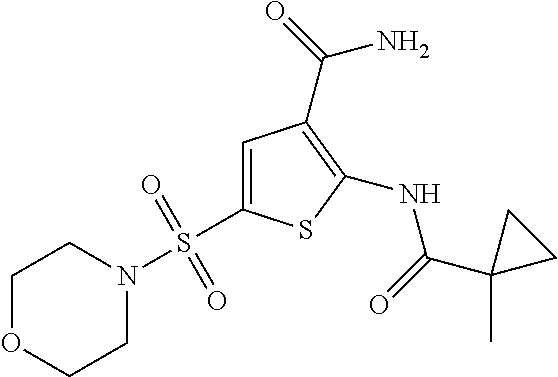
C1=C(S(N2CCOCC2)(=O)=O)SC(NC(=O)C2(C)CC2)=C1C(=O)N
